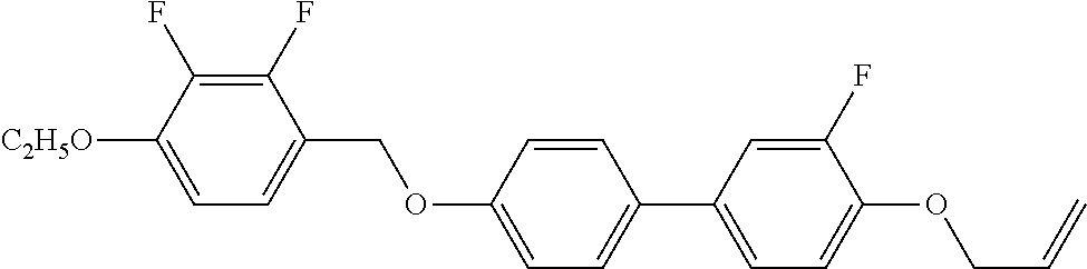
C1(F)=C(F)C([C2H5O])=CC=C1COC1=CC=C(C2=CC=C(OCC=C)C(F)=C2)C=C1
